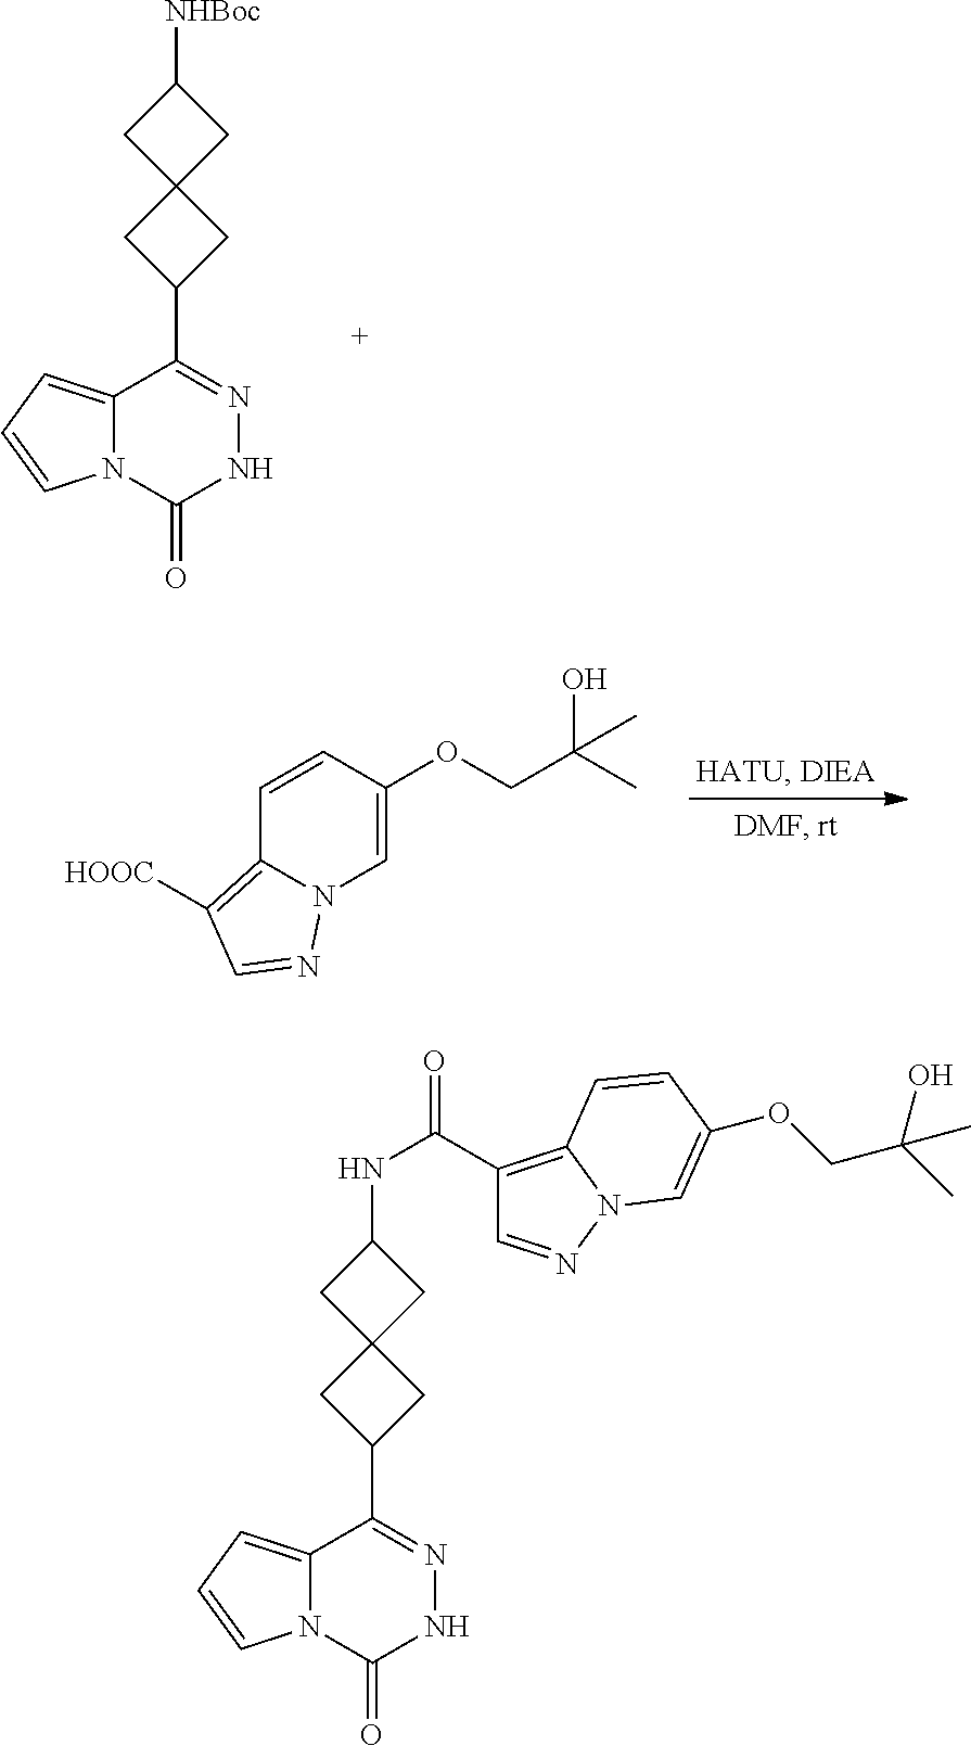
C1([NHBoc])CC2(C1)CC(C1=NNC(=O)N3C1=CC=C3)C2.C12=C([HOOC])C=NN1C=C(OCC(C)(O)C)C=C2.C1(NC(=O)C2=C3N(N=C2)C=C(OCC(C)(O)C)C=C3)CC2(C1)CC(C1=NNC(=O)N3C1=CC=C3)C2
